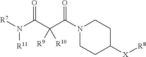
[R7]N(C(C(C(N1CCC([X][R8])CC1)=O)([R9])[R10])=O)[R11]
